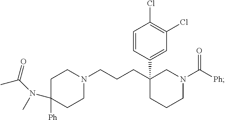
C1C([Ph])(N(C)C(C)=O)CCN(CCCC2(C3=CC(Cl)=C(Cl)C=C3)CCCN(C([Ph])=O)C2)C1
